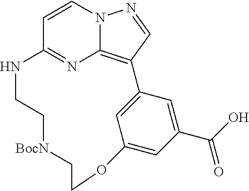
C1=CC2=NC3=C(C=NN13)C1=CC(=CC(C(O)=O)=C1)OCC[BocN]CCN2
